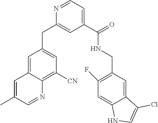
N1=CC=C(C(NCC2=C(F)C=C3C(=C2)C(Cl)=CN3)=O)C=C1CC1=CC([CN])=C2C(=C1)C=C(C)C=N2
